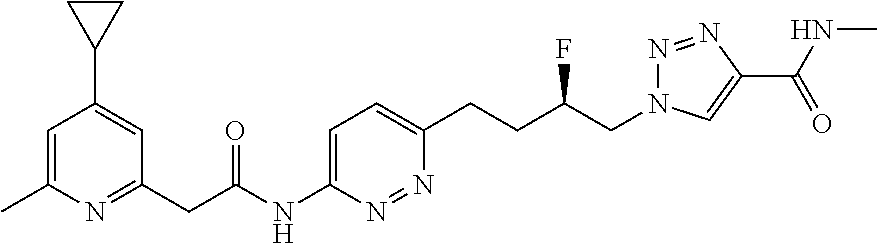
C1=C(C)N=C(CC(NC2=CC=C(CCC(CN3N=NC(C(NC)=O)=C3)F)N=N2)=O)C=C1C1CC1
